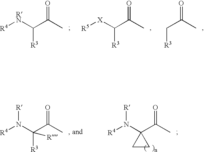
[R4][RN]C(C(C)=O)[R3].[R5][X]C(C(C)=O)[R3].C(C(C)=O)[R3].[R4]N(C1(C(C)=O)CC1)[R].[R4]N(C(C(C)=O)([R3])[R])[R]
